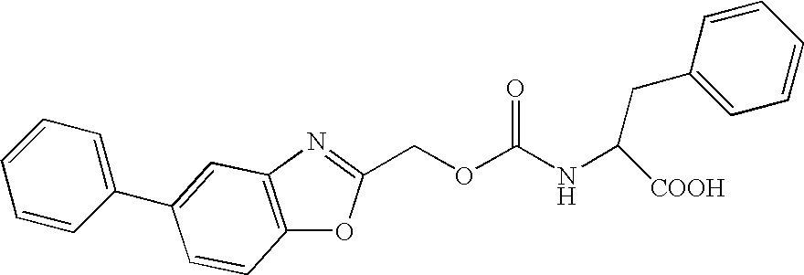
C1=CC(C2=CC3=C(OC(COC(NC(CC4=CC=CC=C4)[COOH])=O)=N3)C=C2)=CC=C1
